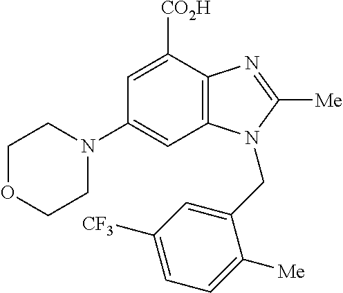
C1(N2CCOCC2)=CC2=C(C([CO2H])=C1)N=C([Me])N2CC1=CC([CF3])=CC=C1[Me]
